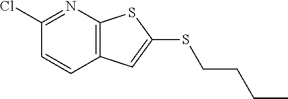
C1(Cl)=NC2=C(C=C1)C=C(SCCCC)S2
